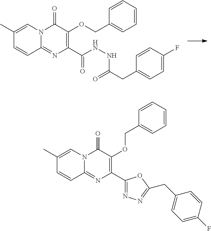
C1=CC(C)=CN2C1=NC(C(NNC(CC1=CC=C(F)C=C1)=O)=O)=C(OCC1=CC=CC=C1)C2=O.C1=CC(C)=CN2C1=NC(C1=NN=C(CC3=CC=C(F)C=C3)O1)=C(OCC1=CC=CC=C1)C2=O
